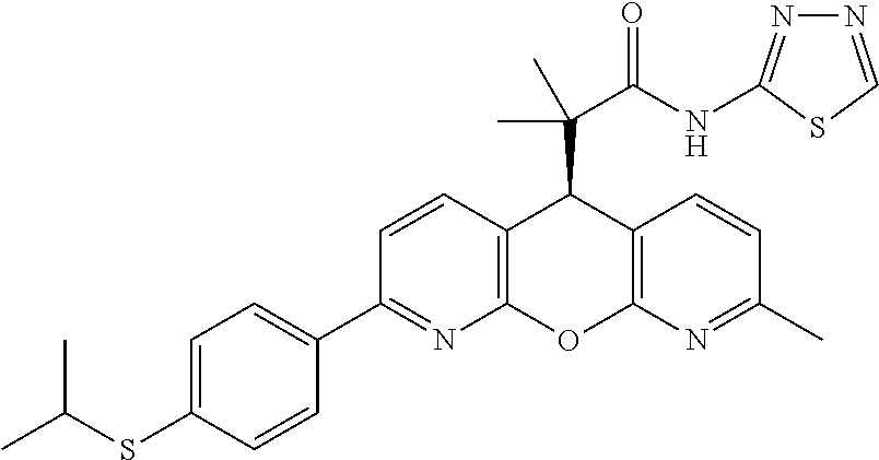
C1(C2=NC3=C(C=C2)C(C(C(NC2=NN=CS2)=O)(C)C)C2=C(O3)N=C(C)C=C2)=CC=C(SC(C)C)C=C1
